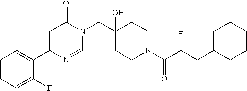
N1(CC2(O)CCN(C(=O)C(CC3CCCCC3)C)CC2)C(=O)C=C(C2=CC=CC=C2F)N=C1
